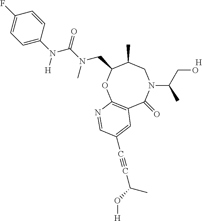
[H].C12=C(OC(CN(C(=O)N(C3=CC=C(F)C=C3)[H])C)C(C)CN(C(CO)C)C1=O)N=CC(C#CC(O[H])C)=C2
